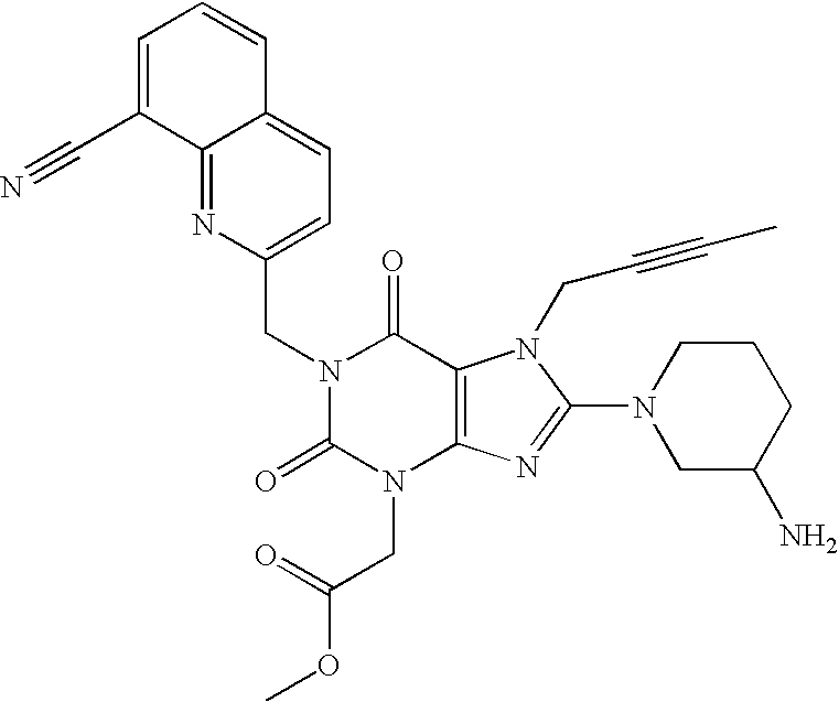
C12=NC(CN3C(=O)N(CC(OC)=O)C4=C(C3=O)N(CC#CC)C(N3CC(N)CCC3)=N4)=CC=C1C=CC=C2C#N
